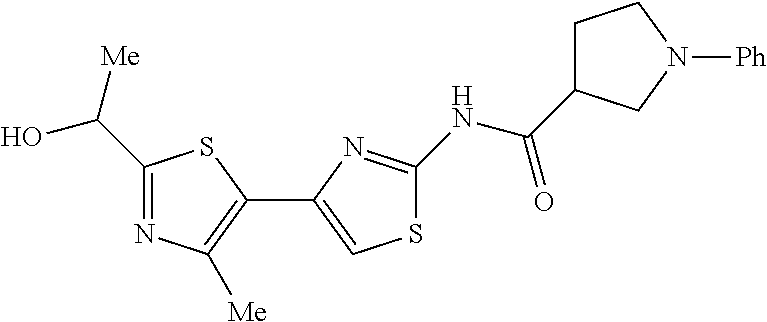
C1(C([Me])O)=NC([Me])=C(C2=CSC(NC(C3CCN([Ph])C3)=O)=N2)S1
